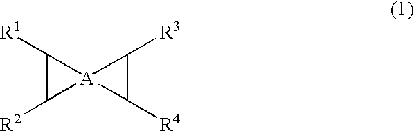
[A]12(C([R1])C1[R2])C([R4])C2[R3]
